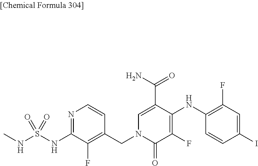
C1(F)=C(NC2=C(F)C(=O)N(CC3=C(F)C(NS(NC)(=O)=O)=NC=C3)C=C2C(N)=O)C=CC(I)=C1
